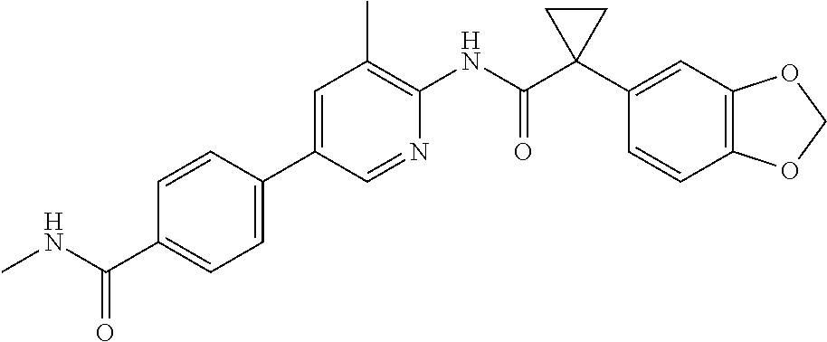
C1=C(C2=CC=C(C(NC)=O)C=C2)C=NC(NC(C2(C3=CC4=C(C=C3)OCO4)CC2)=O)=C1C
